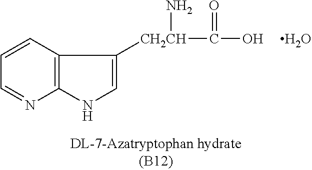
C1=CC2=C(N=C1)NC=C2[CH2CH](N)C(O)=O.O
